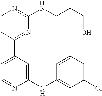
C1=CC(C2=CC=NC(NC3=CC(Cl)=CC=C3)=C2)=NC(NCCCO)=N1
